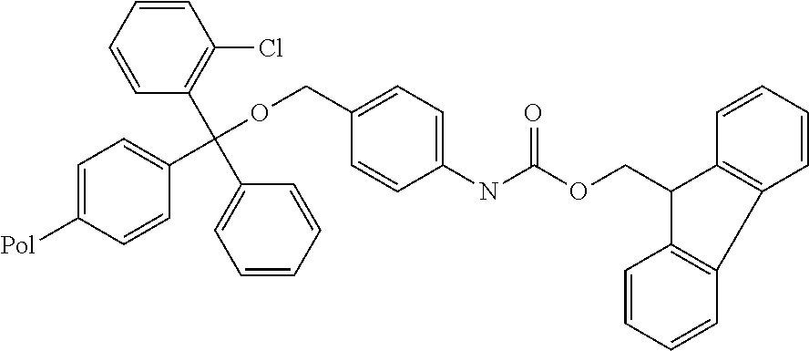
C1=C([Pol])C=CC(C(OCC2=CC=C(NC(OCC3C4=C(C5=C3C=CC=C5)C=CC=C4)=O)C=C2)(C2=C(Cl)C=CC=C2)C2=CC=CC=C2)=C1
